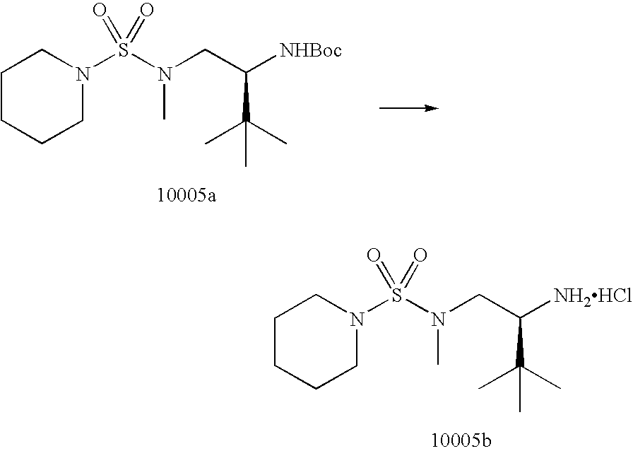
C1CCCN(S(N(C)CC(C(C)(C)C)[NHBoc])(=O)=O)C1.C1CCCN(S(N(C)CC(C(C)(C)C)[NH2HCl])(=O)=O)C1
